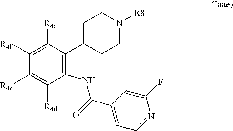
C1([R4b])=C([R4a])C(C2CCN([R8])CC2)=C(NC(C2=CC=NC(F)=C2)=O)C([R4d])=C1[R4c]
